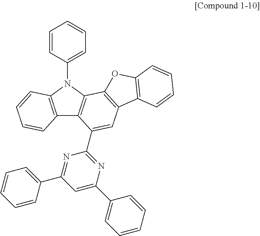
C12=C(N(C3=CC=CC=C3)C3=C1C(C1=NC(C4=CC=CC=C4)=CC(C4=CC=CC=C4)=N1)=CC1=C3OC3=C1C=CC=C3)C=CC=C2
